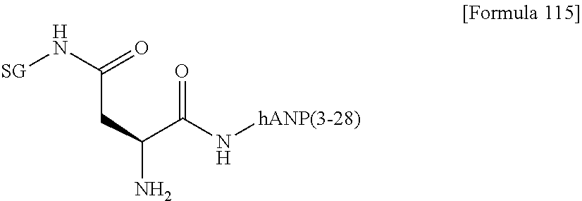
[SG]NC(=O)CC(N)C(N[hANP(3-28)])=O
